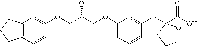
C(COC1=CC=CC(CC2(C(O)=O)OCCC2)=C1)(COC1=CC2=C(C=C1)CCC2)O
